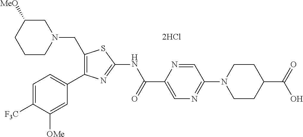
C1([F3C])=CC=C(C2=C(CN3CC([MeO])CCC3)SC(NC(C3=CN=C(N4CCC(C(=O)O)CC4)C=N3)=O)=N2)C=C1[OMe]
